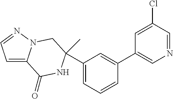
C1=C2N(N=C1)CC(C1=CC=CC(C3=CN=CC(Cl)=C3)=C1)(C)NC2=O
